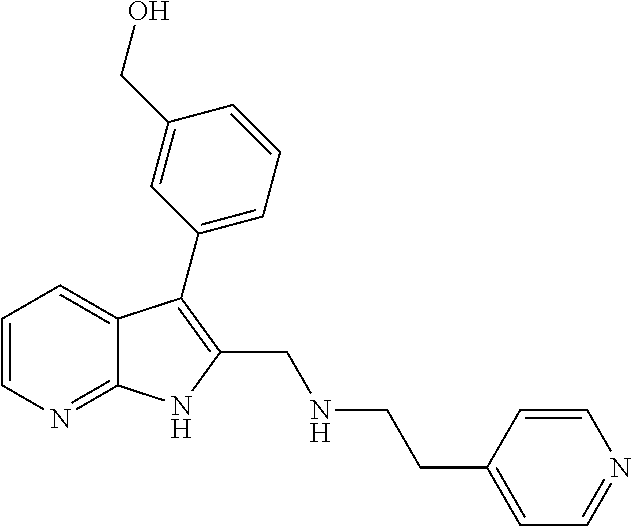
C1=CN=C2C(=C1)C(C1=CC=CC(CO)=C1)=C(CNCCC1=CC=NC=C1)N2
